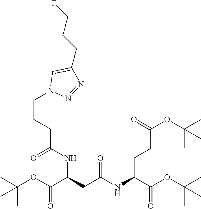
C(C(C(OC(C)(C)C)=O)NC(=O)CC(NC(CCCN1N=NC(CCCF)=C1)=O)C(=O)OC(C)(C)C)CC(=O)OC(C)(C)C
